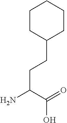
C(CC(N)C(=O)O)C1CCCCC1
